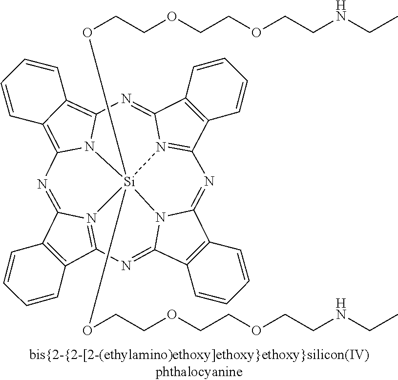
C12=C(C3=N4C1=NC1=C5C(=C6N1[Si]41(OCCOCCOCCNCC)(OCCOCCOCCNCC)N4=C(C7=C(C4=N6)C=CC=C7)N=C4C6=C(C(=N3)N41)C=CC=C6)C=CC=C5)C=CC=C2
